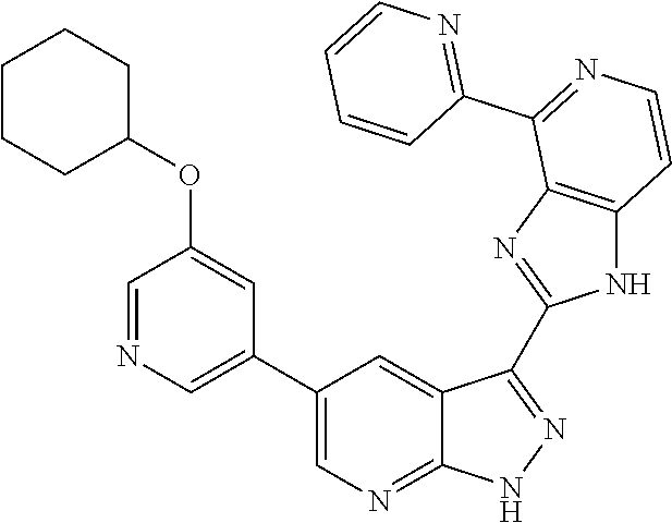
C1=NC=C(C2=CN=C3C(=C2)C(C2=NC4=C(N2)C=CN=C4C2=NC=CC=C2)=N[N H]3)C=C1OC1CCCCC1
